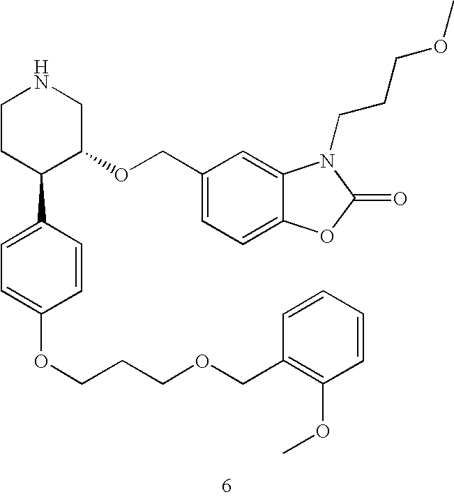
C1CC(C2=CC=C(OCCCOCC3=C(OC)C=CC=C3)C=C2)C(OCC2=CC=C3C(=C2)N(CCCOC)C(=O)O3)CN1
